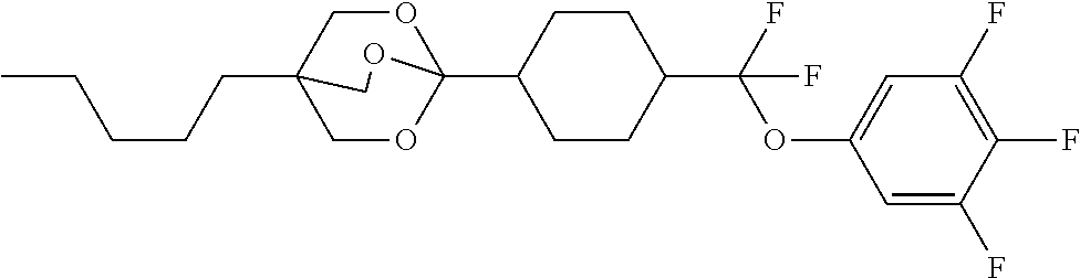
C(CCCC)C12COC(C3CCC(C(OC4=CC(F)=C(F)C(F)=C4)(F)F)CC3)(OC1)OC2
